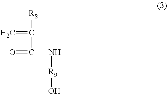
[R8]C(C(N[R9]O)=O)=C
